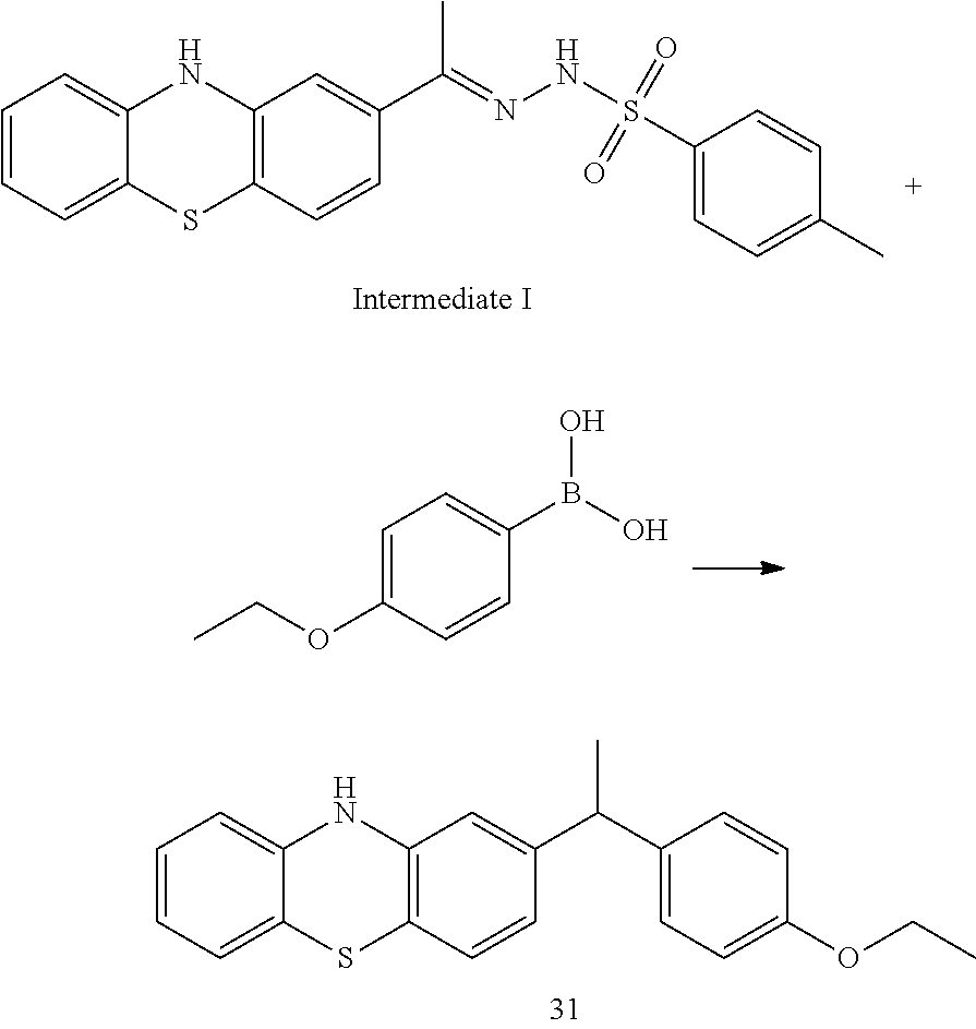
C1=CC=C2C(=C1)NC1=C(S2)C=CC(C(=NNS(C2=CC=C(C)C=C2)(=O)=O)C)=C1.C1=C(OCC)C=CC(B(O)O)=C1.C1=CC=C2C(=C1)NC1=C(S2)C=CC(C(C)C2=CC=C(OCC)C=C2)=C1
